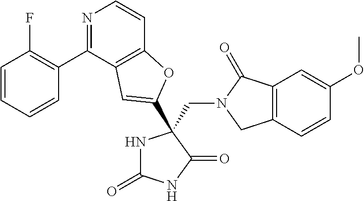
C(N1CC2=C(C1=O)C=C(OC)C=C2)C1(C2=CC3=C(C=CN=C3C3=C(F)C=CC=C3)O2)NC(=O)NC1=O
